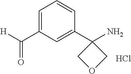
C1=C(C([H])=O)C=C(C2(N)COC2)C=C1.Cl
